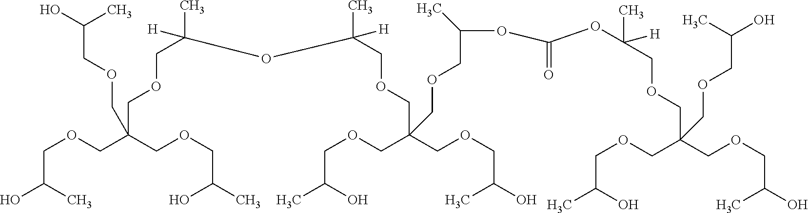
C(OCC(C)O)C(COCC(O)C)(COCC(O)C)COCC(C)([H])OC(COCC(COCC(O)C)(COCC(C)O)COCC(OC(OC(COCC(COCC(O)C)(COCC(C)O)COCC(O)C)(C)[H])=O)C)(C)[H]
